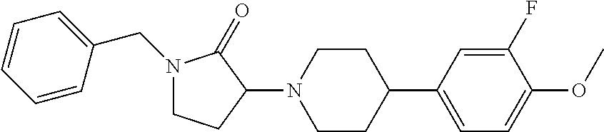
C1CC(N2CCC(C3=CC=C(OC)C(F)=C3)CC2)C(=O)N1CC1=CC=CC=C1
